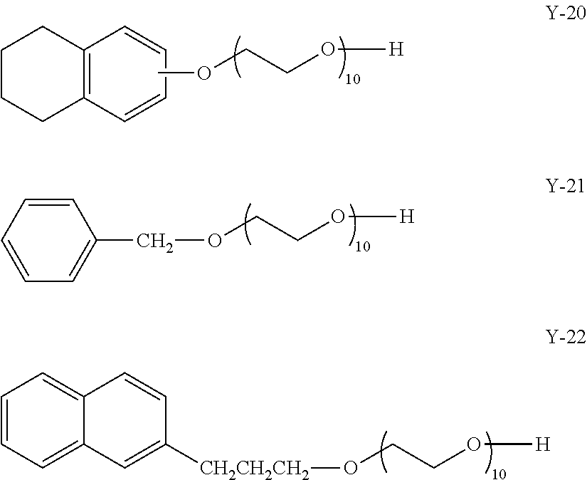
C1CCC2=C(C1)C=CC=C2.COCCO[H].C(OCCO[H])C1=CC=CC=C1.[CH2CH2CH2](OCCO[H])C1=CC2=CC=CC=C2C=C1
